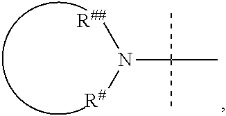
N(C(C)(C)C)([R##])[R#]
